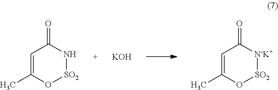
C1=C(C)O[SO2]NC1=O.[KOH].C1=C(C)O[SO2][N-K+]C1=O
